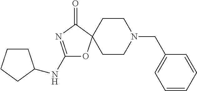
C1(NC2CCCC2)=NC(=O)C2(O1)CCN(CC1=CC=CC=C1)CC2
